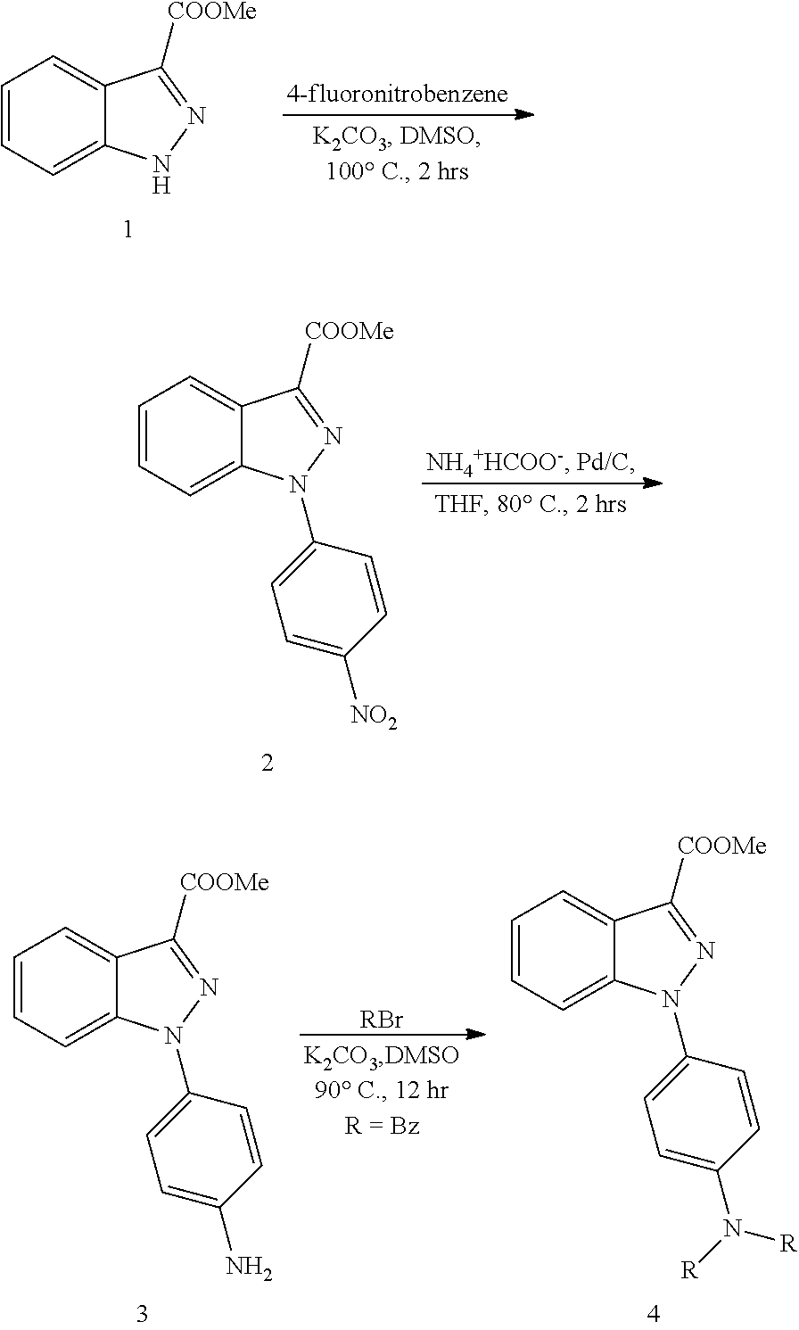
C1=CC=C2C(=C1)C([COOMe])=NN2C1=CC=C([NO2])C=C1.C1=CC=C2C(=C1)C([COOMe])=NN2.C1=CC=C2C(=C1)C([COOMe])=NN2C1=CC=C(N([R])[R])C=C1.C1=CC=C2C(=C1)C([COOMe])=NN2C1=CC=C(N)C=C1.[RBr]
